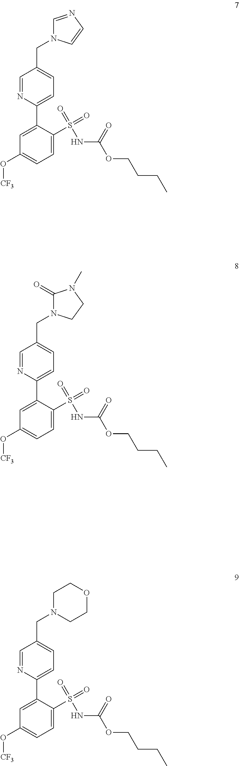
C1=NC(C2=CC(O[CF3])=CC=C2S(NC(OCCCC)=O)(=O)=O)=CC=C1CN1C=NC=C1.C1=NC(C2=CC(O[CF3])=CC=C2S(NC(OCCCC)=O)(=O)=O)=CC=C1CN1C(=O)N(C)CC1.C1=NC(C2=CC(O[CF3])=CC=C2S(NC(OCCCC)=O)(=O)=O)=CC=C1CN1CCOCC1
